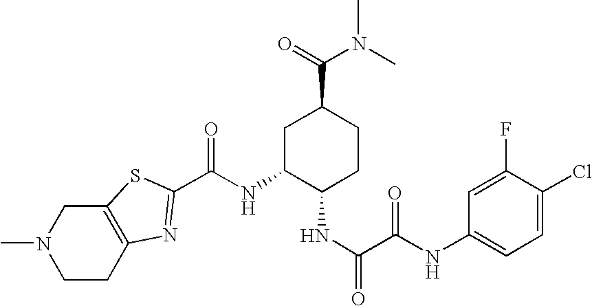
CN1CCC2=C(C1)SC(C(NC1C(NC(=O)C(NC3=CC=C(Cl)C(F)=C3)=O)CCC(C(=O)N(C)C)C1)=O)=N2
